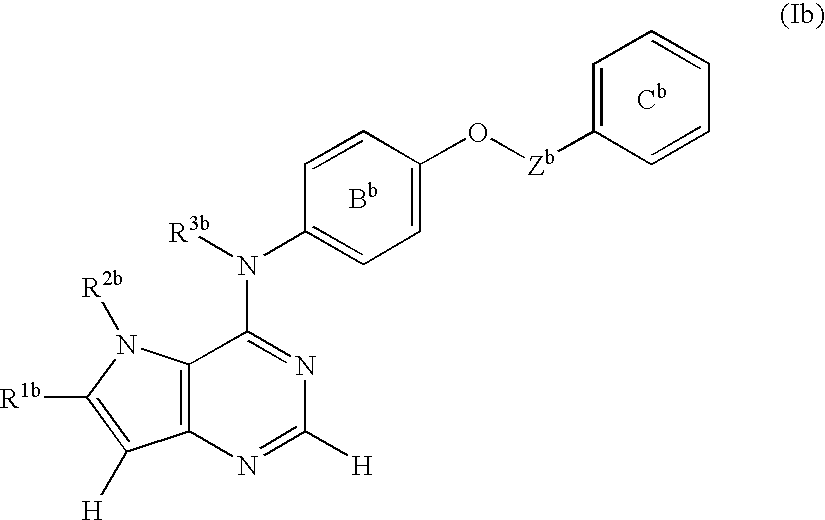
[Cb].C1=CC=CC=C1[Zb]OC1=CC=C(N([R3b])C2=NC([H])=NC3=C2N([R2b])C([R1b])=C3[H])C=C1.[Bb]
